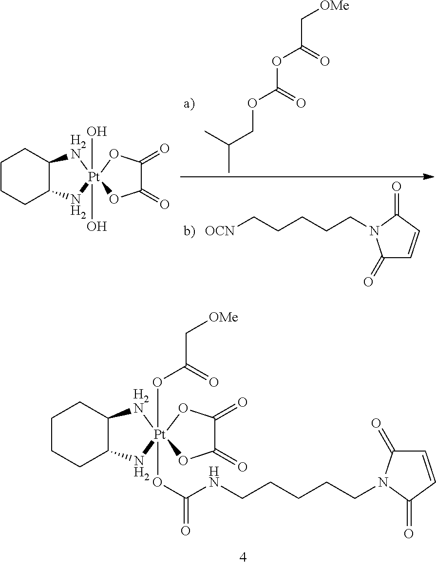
C1CCC2C(C1)[H2N][Pt]1(OC(=O)C[OMe])(OC(=O)NCCCCCN3C(=O)C=CC3=O)(N2)OC(=O)C(=O)O1.[OCN]CCCCCN1C(=O)C=CC1=O.CC(COC(=O)OC(C[OMe])=O)C.C1CCC2C(C1)[H2N][Pt]1(O)(O)(N2)OC(=O)C(=O)O1
